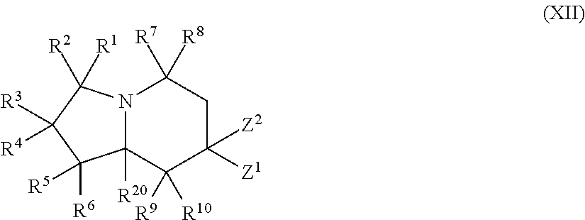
N12C([R20])(C([R9])([R10])C([Z1])([Z2])CC1([R7])[R8])C([R6])([R5])C([R3])([R4])C2([R2])[R1]
